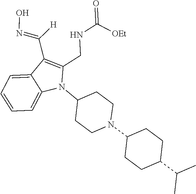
N1(C2CCN(C3CCC(C(C)C)CC3)CC2)C(CNC(=O)[OEt])=C(C(=NO)[H])C2=CC=CC=C12
